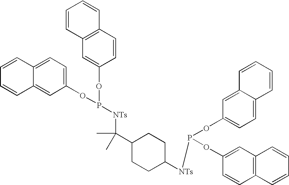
C12=CC=C(OP(OC3=CC4=C(C=C3)C=CC=C4)[NTs]C(C3CCC([NTs]P(OC4=CC=C5C(=C4)C=CC=C5)OC4=CC5=C(C=C4)C=CC=C5)CC3)(C)C)C=C1C=CC=C2
